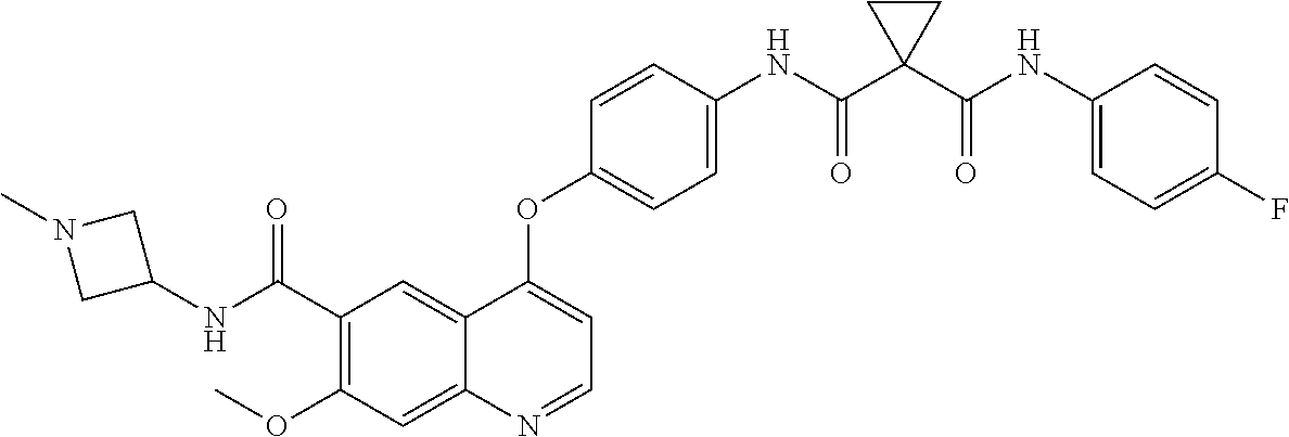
C12=CC(C(NC3CN(C)C3)=O)=C(OC)C=C1N=CC=C2OC1=CC=C(NC(C2(C(NC3=CC=C(F)C=C3)=O)CC2)=O)C=C1
